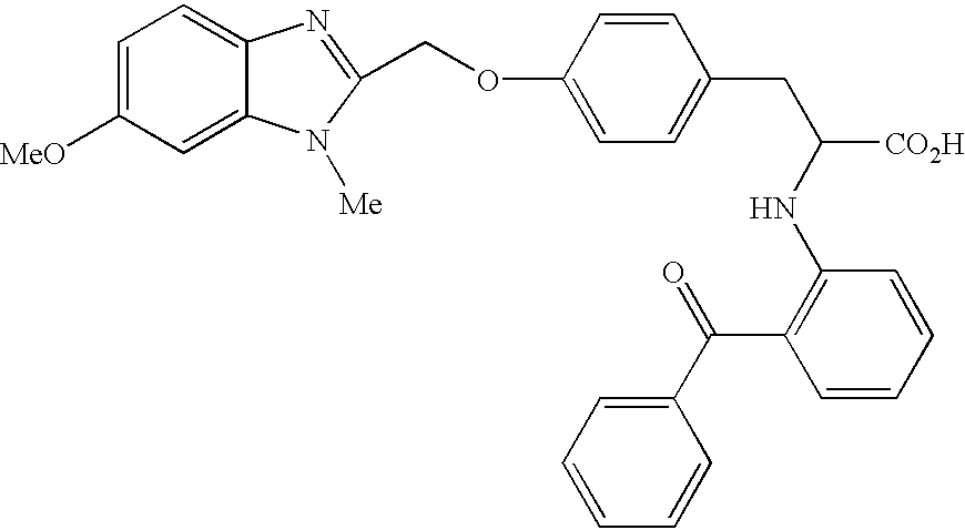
C1=C([MeO])C=C2C(=C1)N=C(COC1=CC=C(CC(NC3=C(C(C4=CC=CC=C4)=O)C=CC=C3)[CO2H])C=C1)N2[Me]
